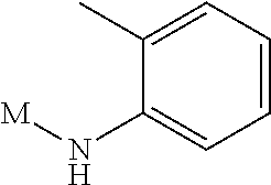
C1(C)=CC=CC=C1N[M]
